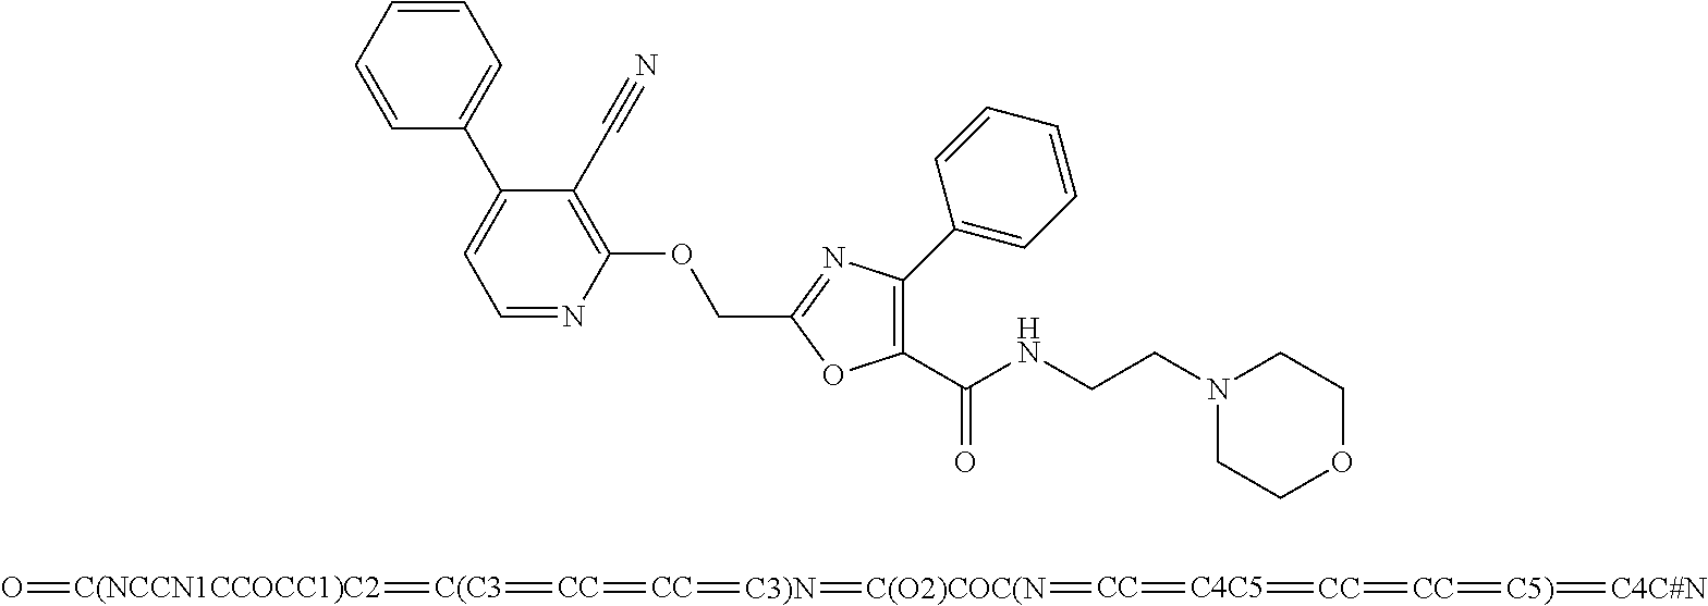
C1=CC=CC=C1C1=CC=NC(OCC2=NC(C3=CC=CC=C3)=C(C(NCCN3CCOCC3)=O)O2)=C1C#N.O=[C(NCCN1CCOCC1)C2]=[C(C3]=[CC]=[CC]=[C3)N]=[C(O2)COC(N]=[CC]=[C4C5]=[CC]=[CC]=[C5)]=[C4C#N]
